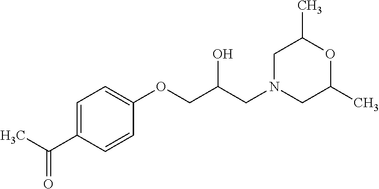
C1(C(C)=O)=CC=C(OCC(CN2CC(C)OC(C)C2)O)C=C1
